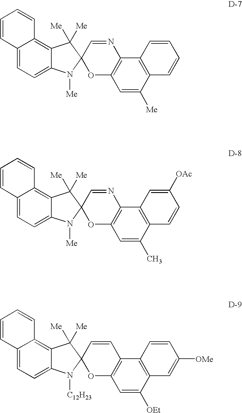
C12=CC=C3C(=C1C=CC=C2)C([Me])([Me])C1(N3[Me])OC2=C(N=C1)C1=C(C([Me])=C2)C=CC=C1.C12=CC=C3C(=C1C=CC=C2)C([Me])([Me])C1(N3[Me])OC2=C(N=C1)C1=C(C(C)=C2)C=CC([OAc])=C1.C12=CC=C3C(=C1C=CC=C2)C([Me])([Me])C1(N3[C12H23])OC2=C(C=C1)C1=C(C([OEt])=C2)C=C([OMe])C=C1
